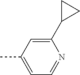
CC1=CC=NC(C2CC2)=C1
